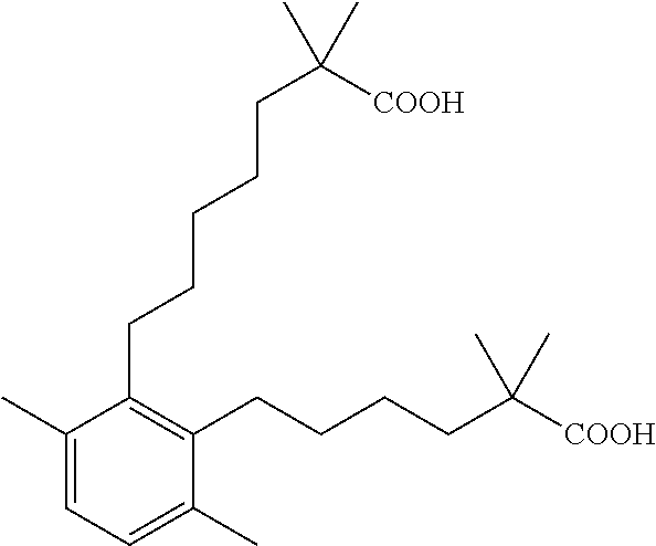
C1(C)=CC=C(C)C(CCCCC([COOH])(C)C)=C1CCCCCC(C)([COOH])C
